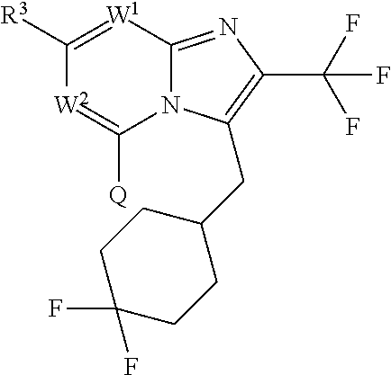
N12C(=NC(C(F)(F)F)=C1CC1CCC(F)(F)CC1)[W1]=C([R3])[W2]=C2[Q]
